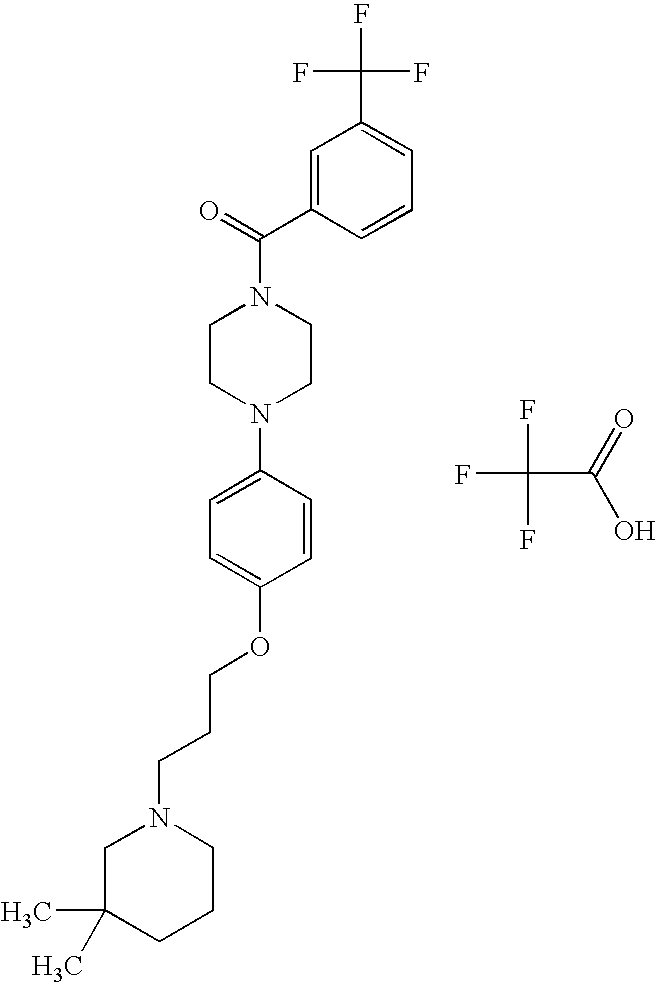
C1CN(C2=CC=C(OCCCN3CC(C)(C)CCC3)C=C2)CCN1C(=O)C1=CC(C(F)(F)F)=CC=C1.FC(F)(C(O)=O)F
